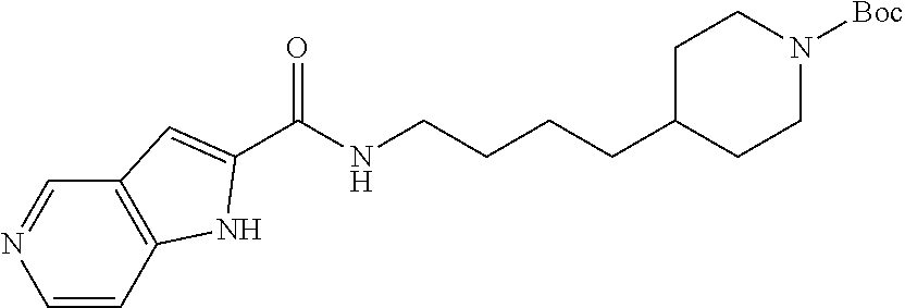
C1=CC2=C(C=N1)C=C(C(NCCCCC1CCN([Boc])CC1)=O)N2
